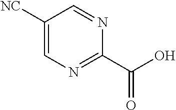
C1([NC])=CN=C(C(O)=O)N=C1
